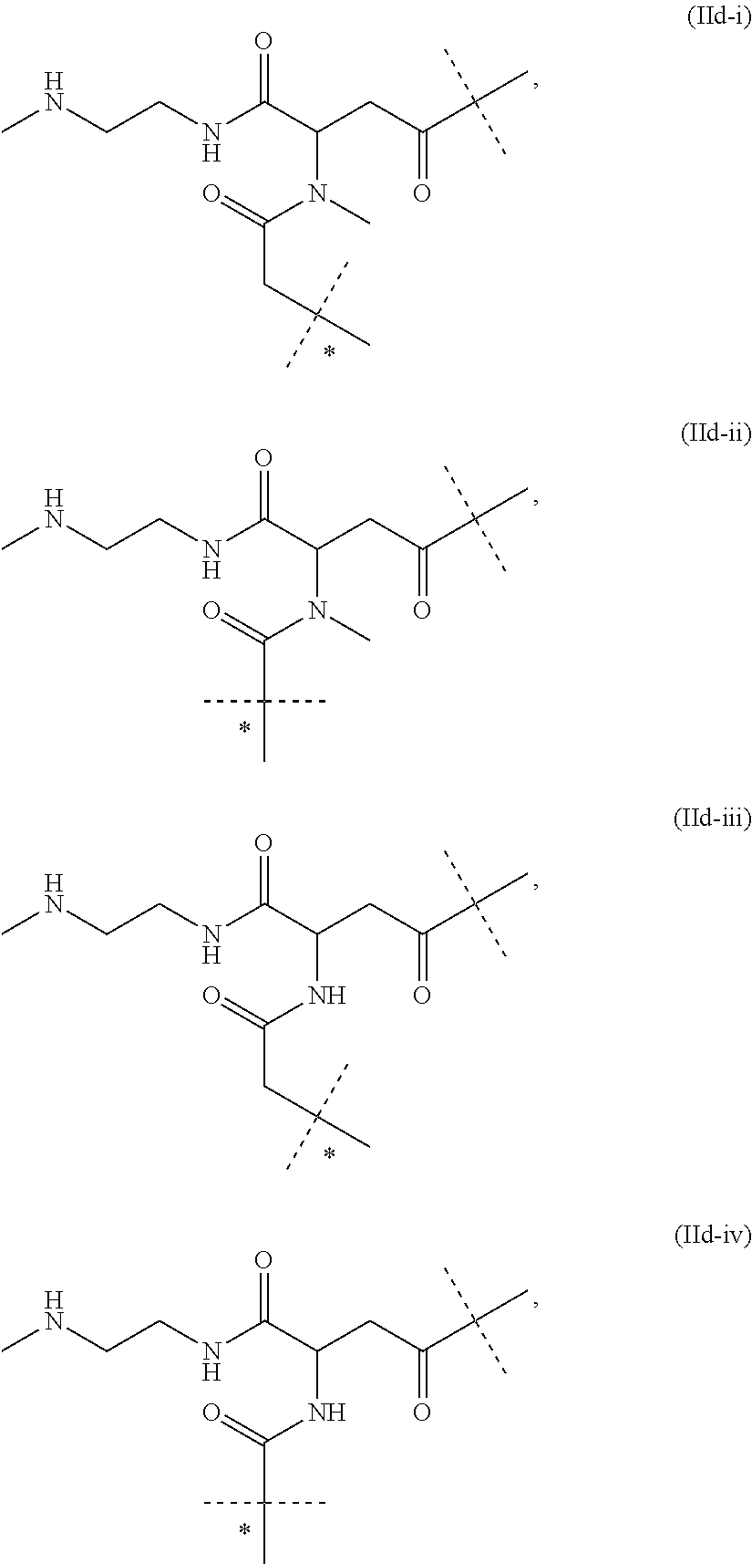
C(CC(C(C)(C)C)=O)(C(NCCNC)=O)N(C(=O)CC(C)(C)C)C.C(CC(C(C)(C)C)=O)(C(NCCNC)=O)N(C(=O)C(C)(C)C)C.C(CC(C(C)(C)C)=O)(C(NCCNC)=O)NC(=O)CC(C)(C)C.C(CC(C(C)(C)C)=O)(C(NCCNC)=O)NC(=O)C(C)(C)C
